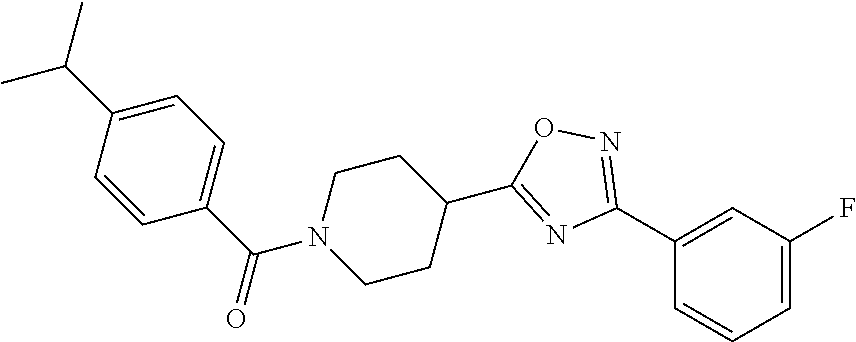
C1(C2=NOC(C3CCN(C(C4=CC=C(C(C)C)C=C4)=O)CC3)=N2)=CC(F)=CC=C1
